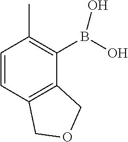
C1=CC2=C(C(B(O)O)=C1C)COC2
